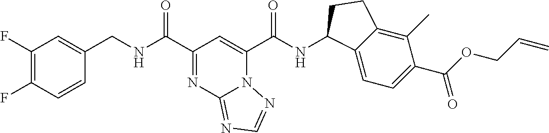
C1(F)=C(F)C=CC(CNC(C2=NC3=NC=NN3C(C(NC3C4=CC=C(C(OCC=C)=O)C(C)=C4CC3)=O)=C2)=O)=C1
